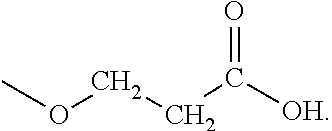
O(CCC([OH])=O)C
